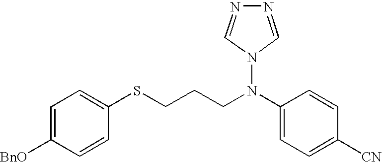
C1=CC([BnO])=CC=C1SCCCN(C1=CC=C([CN])C=C1)N1C=NN=C1
